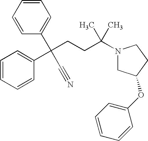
C1=CC=CC(C(C#N)(C2=CC=CC=C2)CCC(N2CC(OC3=CC=CC=C3)CC2)(C)C)=C1
